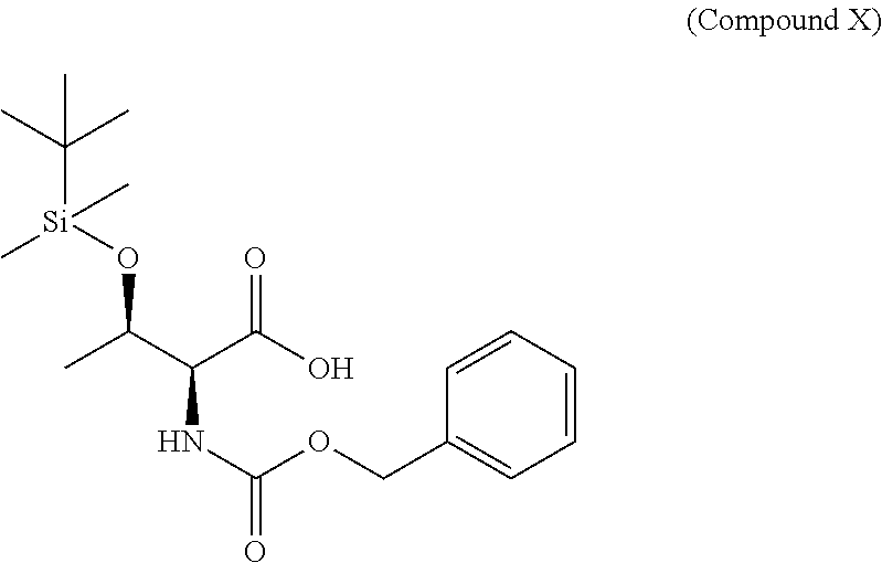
CC(C(C(O)=O)NC(OCC1=CC=CC=C1)=O)O[Si](C(C)(C)C)(C)C
